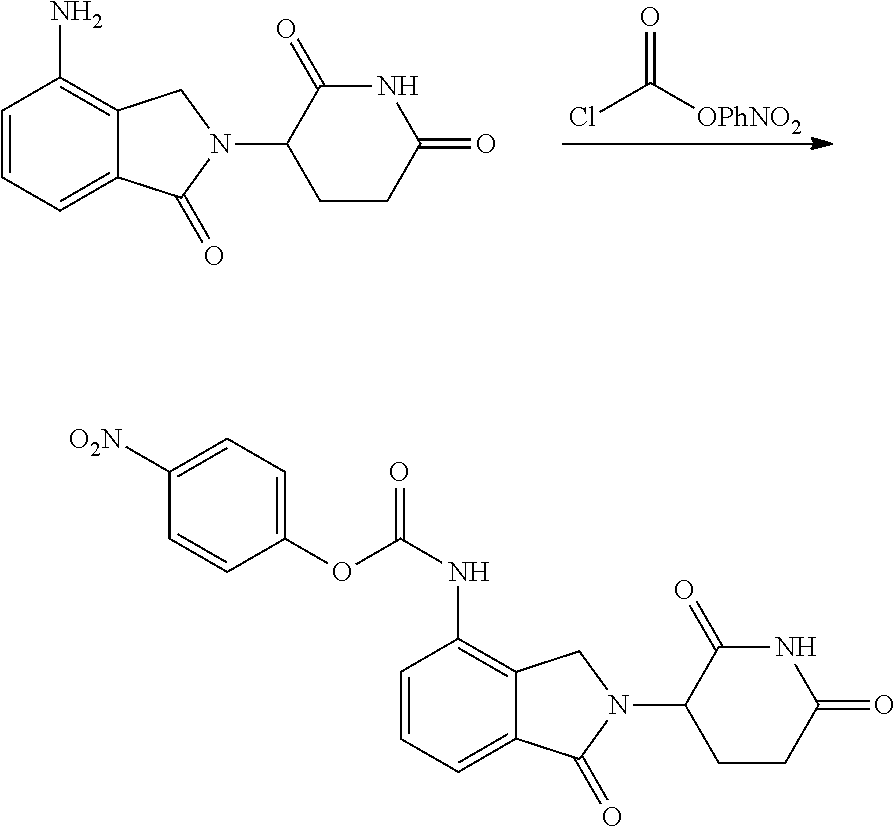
C1=CC(NC(=O)OC2=CC=C([O2N])C=C2)=C2C(=C1)C(=O)N(C1C(=O)NC(=O)CC1)C2.C1=CC(N)=C2C(=C1)C(=O)N(C1C(=O)NC(=O)CC1)C2.[OPhNO2]C(=O)Cl
